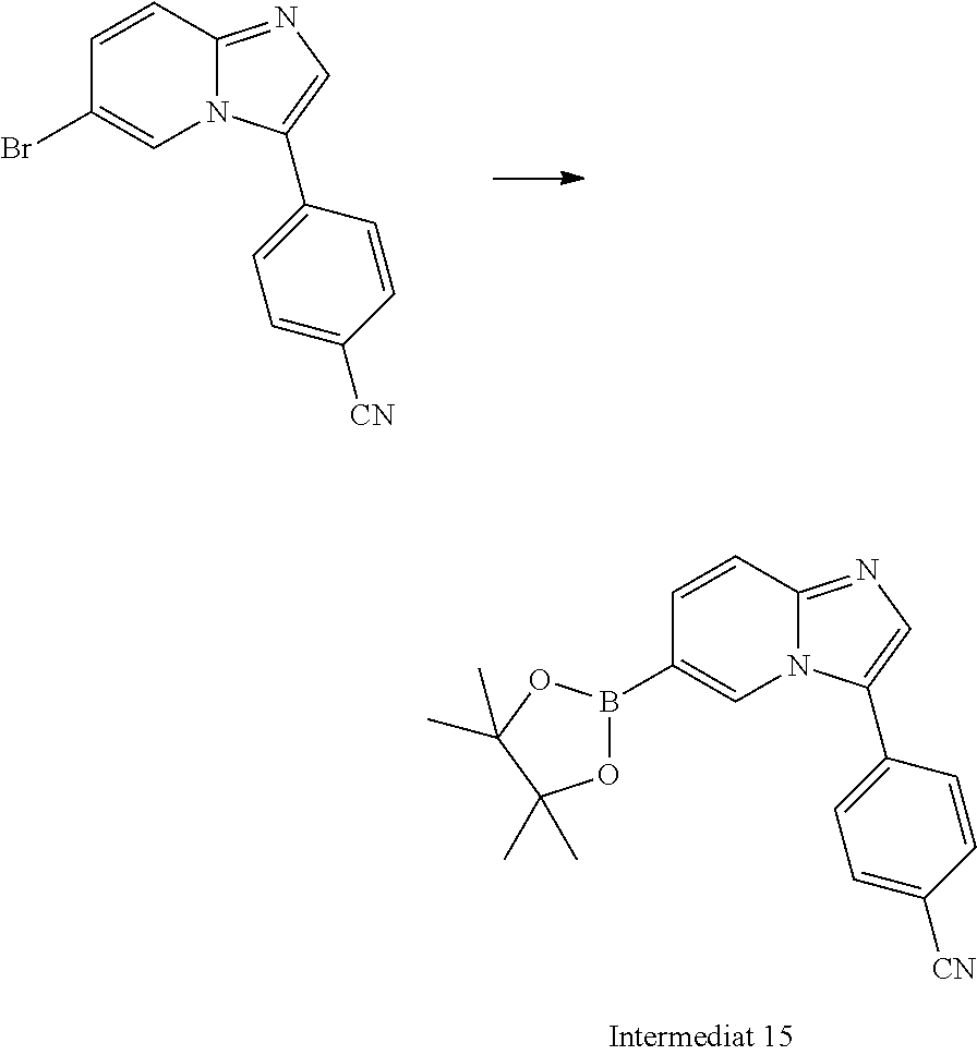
BrC1=CN2C(=NC=C2C2=CC=C([CN])C=C2)C=C1.C1(B2OC(C)(C)C(C)(C)O2)=CN2C(=NC=C2C2=CC=C([CN])C=C2)C=C1
